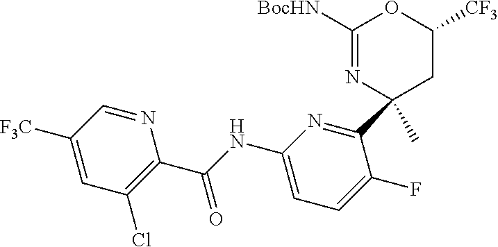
C1([F3C])=CC(Cl)=C(C(NC2=CC=C(F)C(C3(C)CC([CF3])OC([BocHN])=N3)=N2)=O)N=C1
